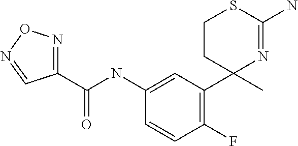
C1(NC(=O)C2=NON=C2)=CC(C2(C)N=C(N)SCC2)=C(F)C=C1
